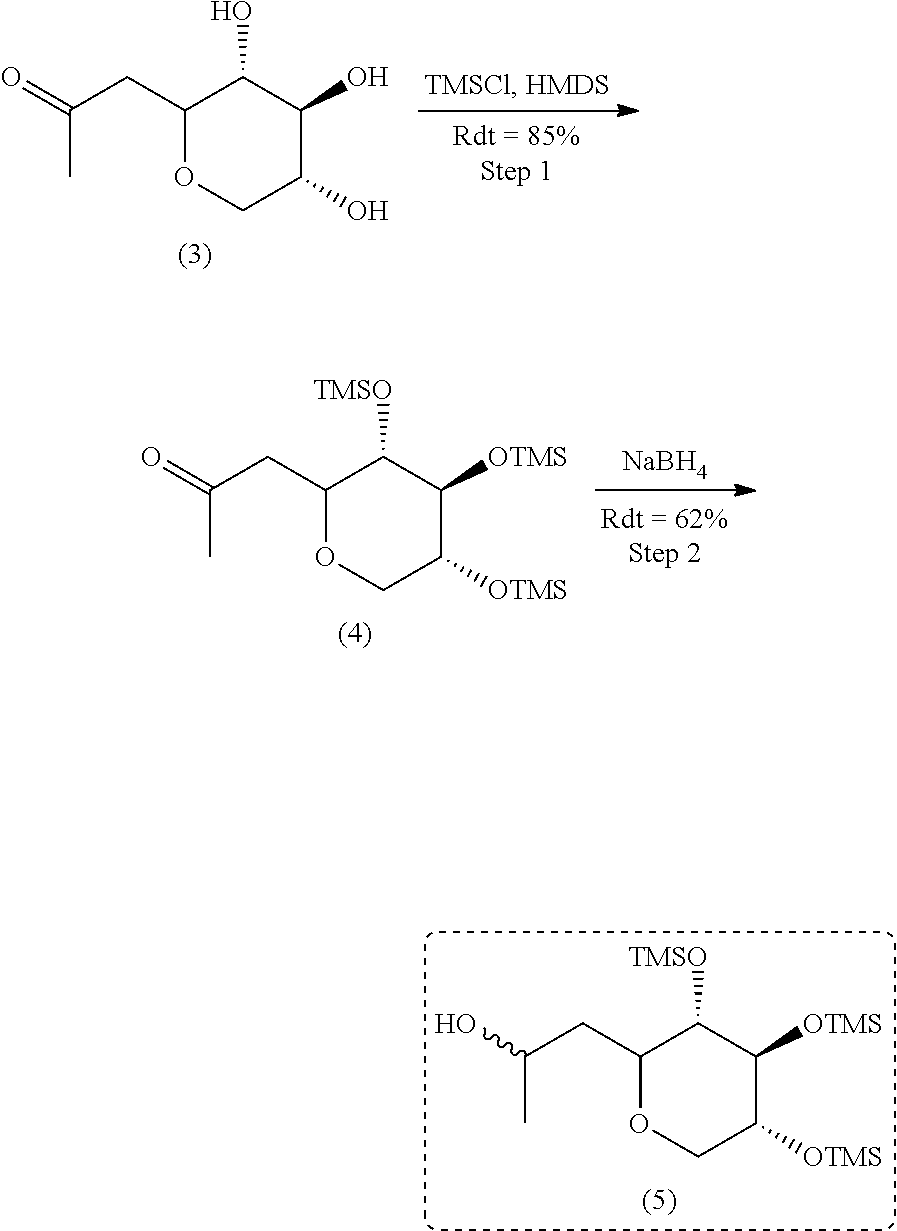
C1(CC(O)C)OCC([OTMS])C([OTMS])C1[TMSO].C1(CC(=O)C)OCC(O)C(O)C1O.[NaBH4].C1(CC(=O)C)OCC([OTMS])C([OTMS])C1[TMSO]
